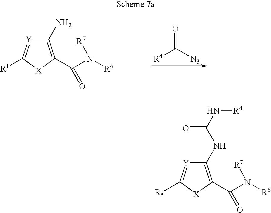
C1(N)=C(C(N([R6])[R7])=O)[X]C([R1])=[Y]1.[R4]C([N3])=O.C1(NC(N[R4])=O)=C(C(N([R6])[R7])=O)[X]C([R5])=[Y]1
